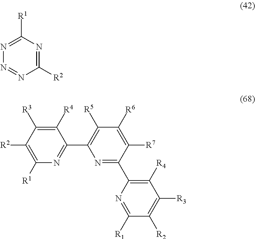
N1=C([R1])N=C([R2])N=N1.C1(C2=C([R5])C([R6])=C([R7])C(C3=C([R4])C([R3])=C([R2])C([R1])=N3)=N2)=NC([R1])=C([R2])C([R3])=C1[R4]
